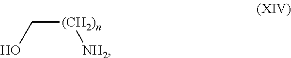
OC[(CH2)n][NH2]
